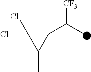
C1(C(C)[CF3])C(Cl)(Cl)C1C
